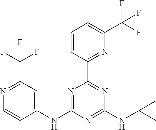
C1=CC(C2=NC(NC(C)(C)C)=NC(NC3=CC(C(F)(F)F)=NC=C3)=N2)=NC(C(F)(F)F)=C1
